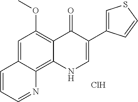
C1=C2C(=C3C(=C1OC)C(=O)C(C1=CSC=C1)=CN3)N=CC=C2.Cl
